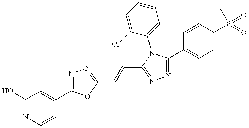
C1(O)=NC=CC(C2=NN=C(C=CC3=NN=C(C4=CC=C(S(=O)(C)=O)C=C4)N3C3=CC=CC=C3Cl)O2)=C1
